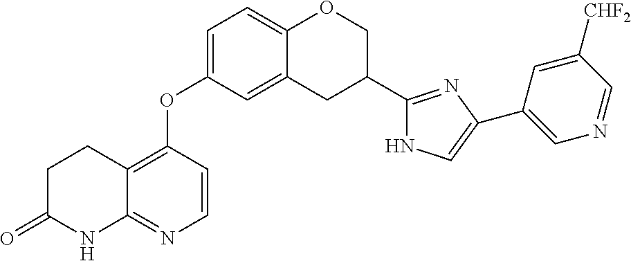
C1C(=O)NC2=NC=CC(OC3=CC=C4C(=C3)CC(C3=NC(C5=CN=CC([CHF2])=C5)=CN3)CO4)=C2C1
